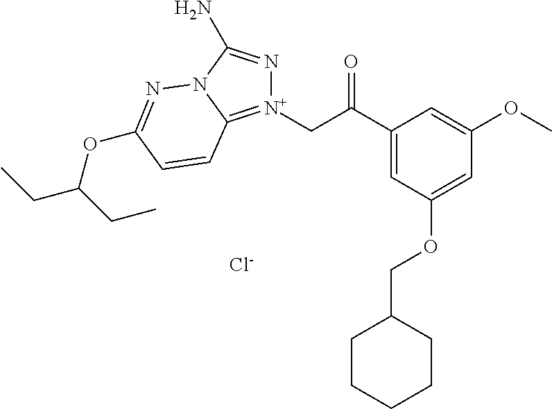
[N+]1(CC(C2=CC(OCC3CCCCC3)=CC(OC)=C2)=O)=C2N(C(N)=N1)N=C(OC(CC)CC)C=C2.[Cl-]
